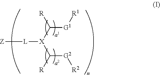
C([G1][R1])([X](C([R])[G2][R2])[L][Z])[R]
